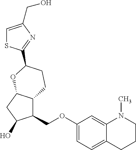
C1(COC2=CC=C3C(=C2)N(C)CCC3)C2C(CC1O)OC(C1=NC(CO)=CS1)CC2
